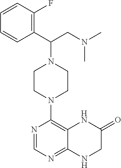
N1=CN=C2C(=C1N1CCN(C(C3=C(F)C=CC=C3)CN(C)C)CC1)NC(=O)CN2
